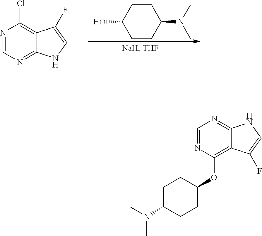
C12=C(Cl)N=CN=C1NC=C2F.C1(O)CCC(N(C)C)CC1.C1=NC(OC2CCC(N(C)C)CC2)=C2C(=N1)NC=C2F
